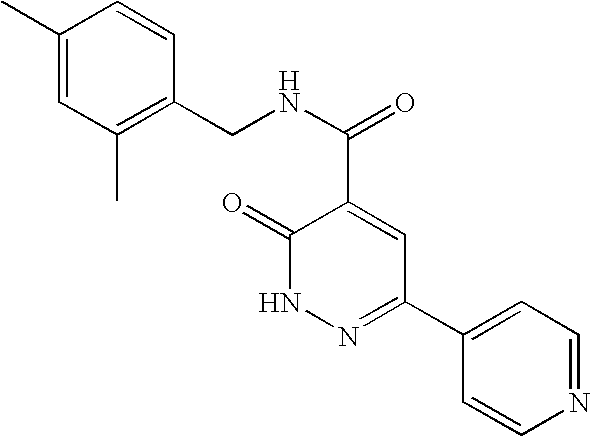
C1=CN=CC=C1C1=NNC(=O)C(C(=O)NCC2=C(C)C=C(C)C=C2)=C1
